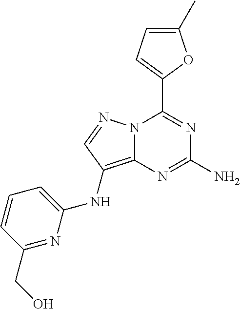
N12C(=C(NC3=CC=CC(CO)=N3)C=N1)N=C(N)N=C2C1=CC=C(C)O1
